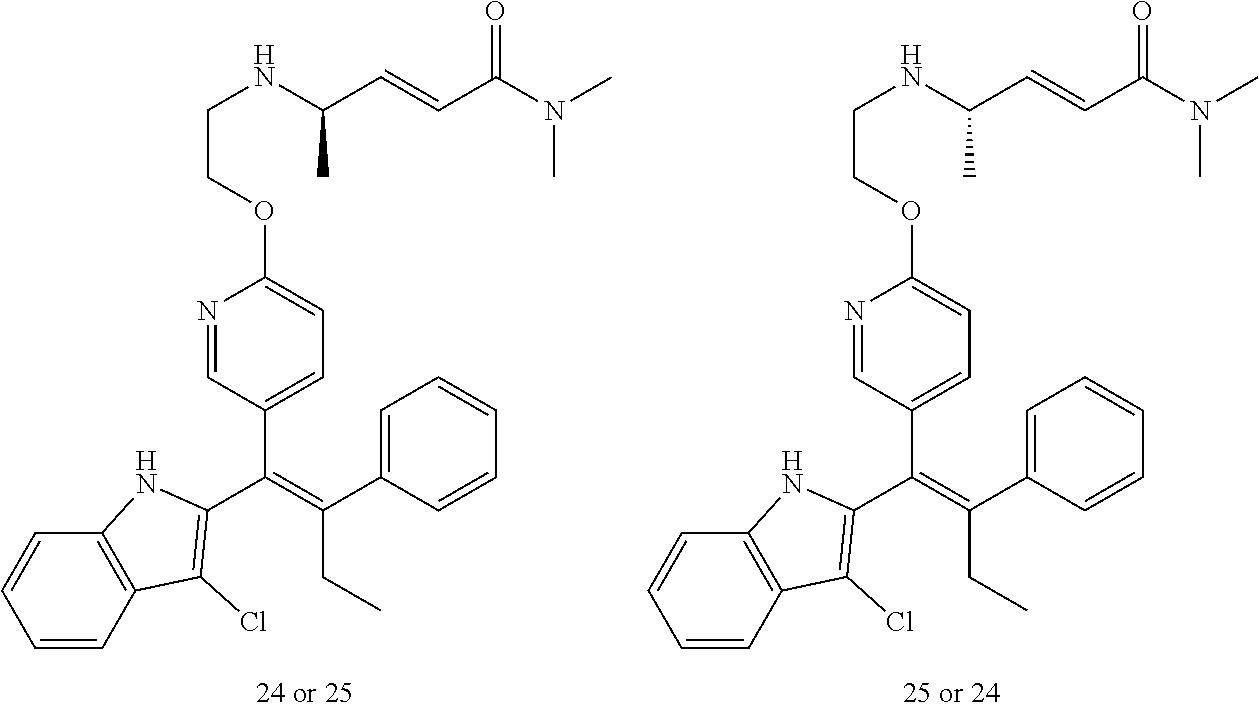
N(C)(C)C(C=CC(NCCOC1=CC=C(C(=C(C2=CC=CC=C2)CC)C2=C(Cl)C3=C(C=CC=C3)N2)C=N1)C)=O.N(C)(C)C(C=CC(NCCOC1=CC=C(C(=C(C2=CC=CC=C2)CC)C2=C(Cl)C3=C(C=CC=C3)N2)C=N1)C)=O
